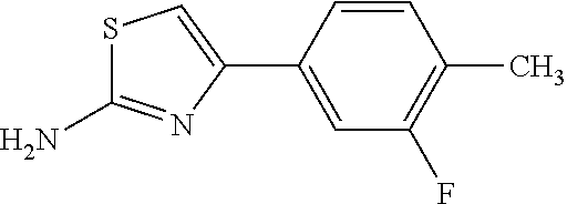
S1C(N)=NC(C2=CC(F)=C(C)C=C2)=C1
